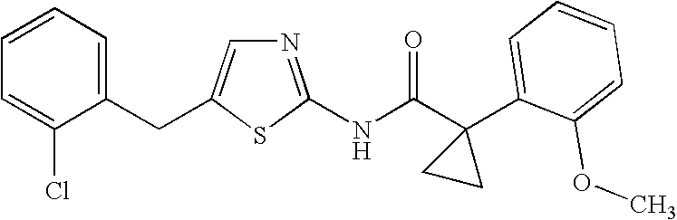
C1=CC=C(Cl)C(CC2=CN=C(NC(C3(C4=CC=CC=C4OC)CC3)=O)S2)=C1
